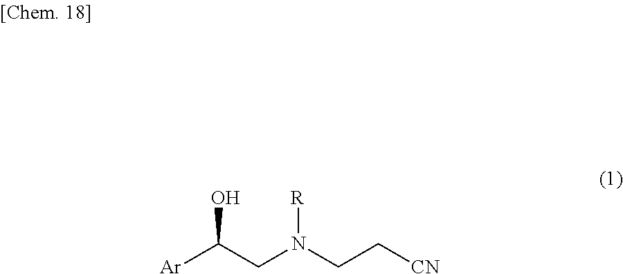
[Ar]C(CN(CC[CN])[R])O
